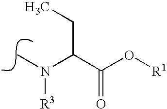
N(C)(C(C(O[R1])=O)CC)[R3]
